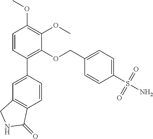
C1=CC(C2=CC3=C(C=C2)C(=O)NC3)=C(OCC2=CC=C(S(=O)(=O)N)C=C2)C(OC)=C1OC
